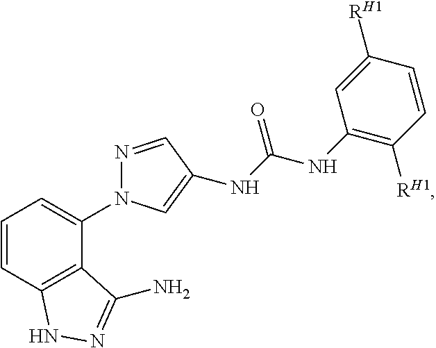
C12=C(C(N3N=CC(NC(=O)NC4=C([RH1])C=CC([RH1])=C4)=C3)=CC=C1)C(N)=NN2
